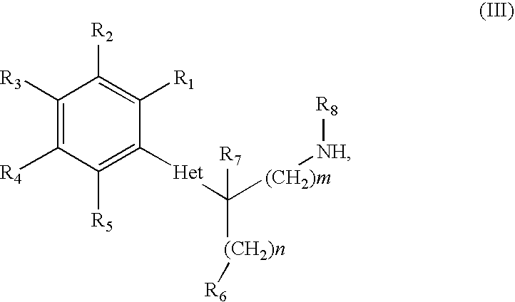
C1([R3])=C([R4])C([R5])=C([Het]C([R7])([(CH2)n][R6])[(CH2)m][NH][R8])C([R1])=C1[R2]
